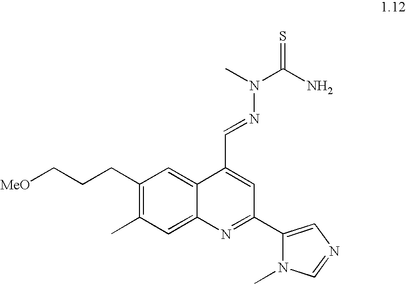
C1(CCC[MeO])=C(C)C=C2C(=C1)C(C=NN(C(=S)N)C)=CC(C1=CN=CN1C)=N2
